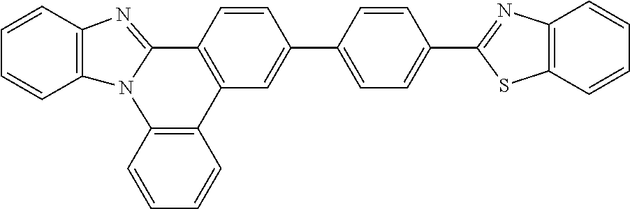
C1=CC2=C(C=C1)N1C(=NC3=C1C=CC=C3)C1=C2C=C(C2=CC=C(C3=NC4=C(S3)C=CC=C4)C=C2)C=C1
